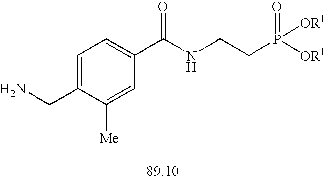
C1=C(CN)C([Me])=CC(C(NCCP([OR1])(=O)[OR1])=O)=C1
